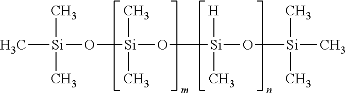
C[Si](O[Si](O[Si](O[Si](C)(C)C)([H])C)(C)C)(C)C
